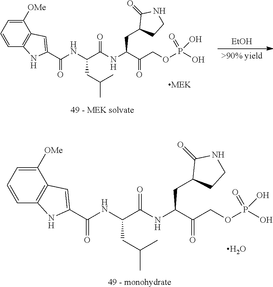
[EtOH].[>90% yield].C1([OMe])=CC=CC2=C1C=C(C(NC(C(NC(C(COP(O)(=O)O)=O)CC1CCNC1=O)=O)CC(C)C)=O)N2.[49 - MEK solvate].C1([OMe])=CC=CC2=C1C=C(C(NC(C(NC(C(COP(O)(=O)O)=O)CC1CCNC1=O)=O)CC(C)C)=O)N2.[49 - monohydrate].O
